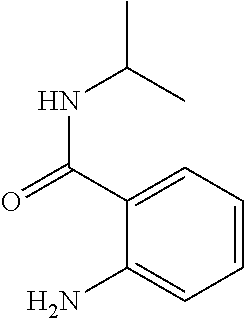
NC1=CC=CC=C1C(=O)NC(C)C
